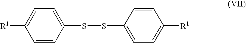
C1=C(SSC2=CC=C([R1])C=C2)C=CC([R1])=C1
